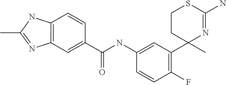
C1CC(C)(C2=C(F)C=CC(NC(C3=CC4=C(C=C3)NC(C)=N4)=O)=C2)N=C(N)S1
